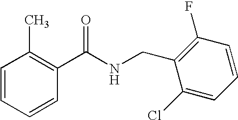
C1=CC=CC(C(NCC2=C(F)C=CC=C2Cl)=O)=C1C
